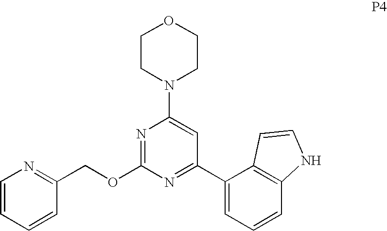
C1CN(C2=CC(C3=CC=CC4=C3C=CN4)=NC(OCC3=NC=CC=C3)=N2)CCO1
